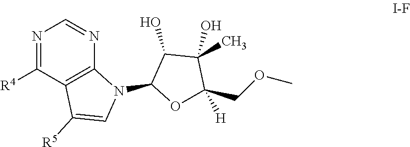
N1=C([R4])C2=C(N=C1)N(C1OC([H])(COC)C(O)(C)C1O)C=C2[R5]
